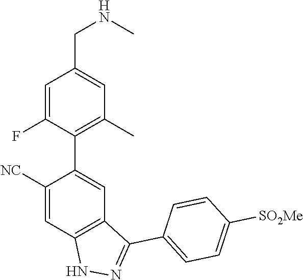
C1([NC])=CC2=C(C=C1C1=C(C)C=C(CNC)C=C1F)C(C1=CC=C([SO2Me])C=C1)=NN2
